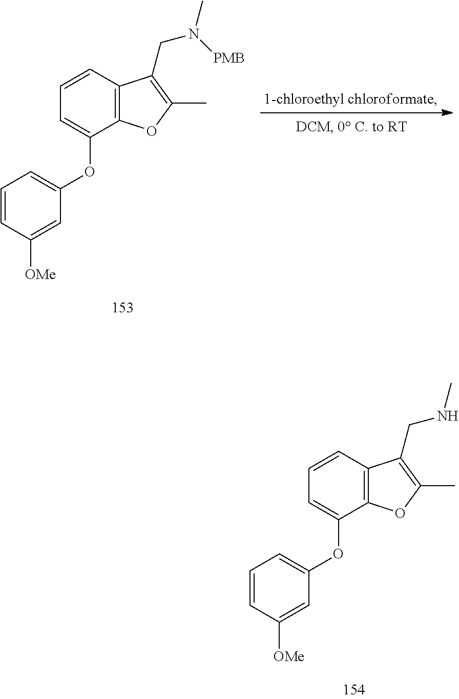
C1=CC([OMe])=CC(OC2=CC=CC3=C2OC(C)=C3CN(C)[PMB])=C1.C1=CC([OMe])=CC(OC2=CC=CC3=C2OC(C)=C3CNC)=C1
